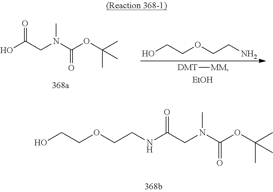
C(CN(C(OC(C)(C)C)=O)C)(=O)NCCOCCO.OC(CN(C(OC(C)(C)C)=O)C)=O.OCCOCCN.[DMT][MM].[EtOH]
